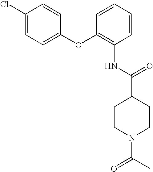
N(C1=C(OC2=CC=C(Cl)C=C2)C=CC=C1)C(C1CCN(C(C)=O)CC1)=O
